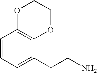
C1=CC=C(CCN)C2=C1OCCO2
